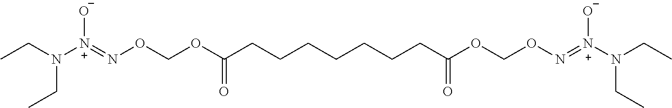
CCN([N+](=NOCOC(CCCCCCCC(OCON=[N+](N(CC)CC)[O-])=O)=O)[O-])CC
